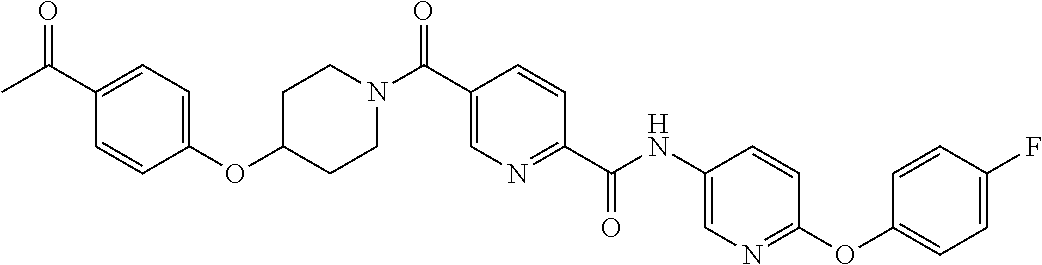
C1CN(C(C2=CN=C(C(=O)NC3=CN=C(OC4=CC=C(F)C=C4)C=C3)C=C2)=O)CCC1OC1=CC=C(C(C)=O)C=C1
